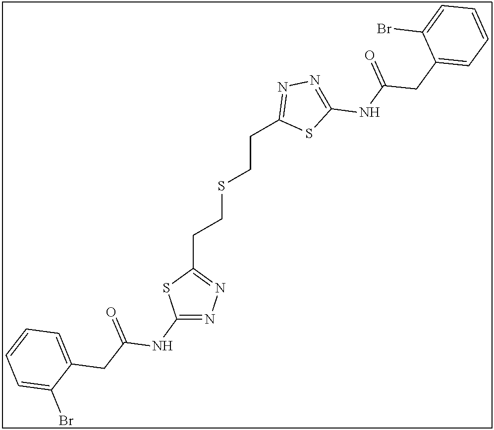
C1(NC(CC2=CC=CC=C2Br)=O)=NN=C(CCSCCC2=NN=C(NC(CC3=CC=CC=C3Br)=O)S2)S1
